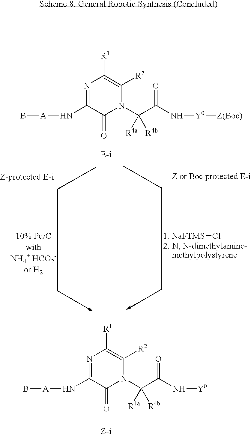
[1. Nal/TMS]Cl.N1=C(N[A]B)C(=O)N(C(C(N[Y0])=O)([R4a])[R4b])C([R2])=C1[R1].N1=C(N[A]B)C(=O)N(C(C(N[Y0][Z(Boc)])=O)([R4a])[R4b])C([R2])=C1[R1]
